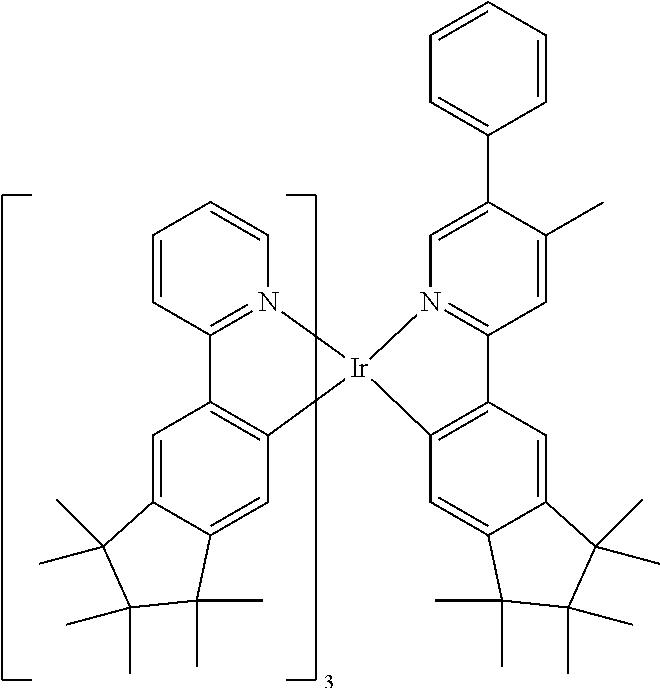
C1=CC2=N(C=C1)[Ir]1(C3=C2C=C2C(=C3)C(C)(C)C(C)(C)C2(C)C)C2=C(C=C3C(=C2)C(C)(C)C(C)(C)C3(C)C)C2=N1C=C(C1=CC=CC=C1)C(C)=C2
